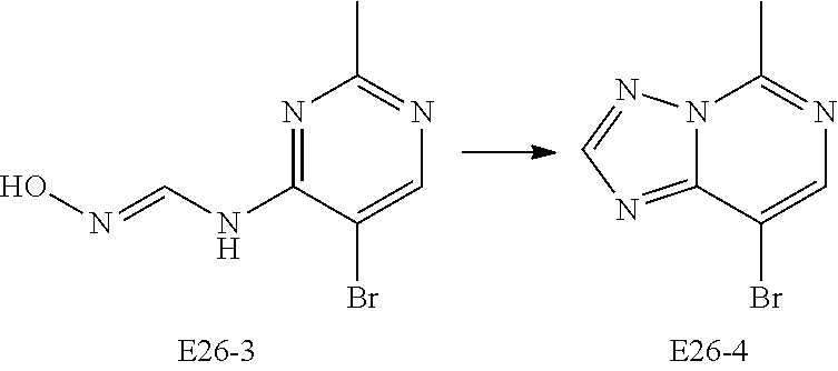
N12C(=NC=N1)C(Br)=CN=C2C.N1=C(NC=NO)C(Br)=CN=C1C
